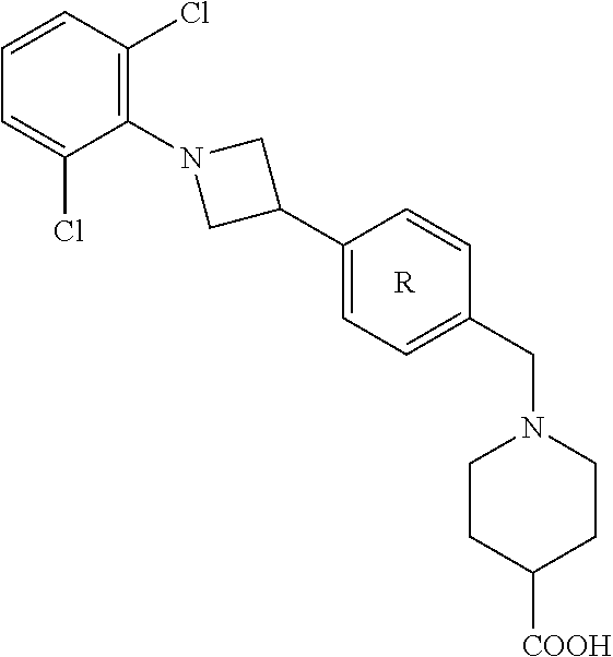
C1(C2CN(C3=C(Cl)C=CC=C3Cl)C2)=CC=C(CN2CCC([COOH])CC2)C=C1.[R]
